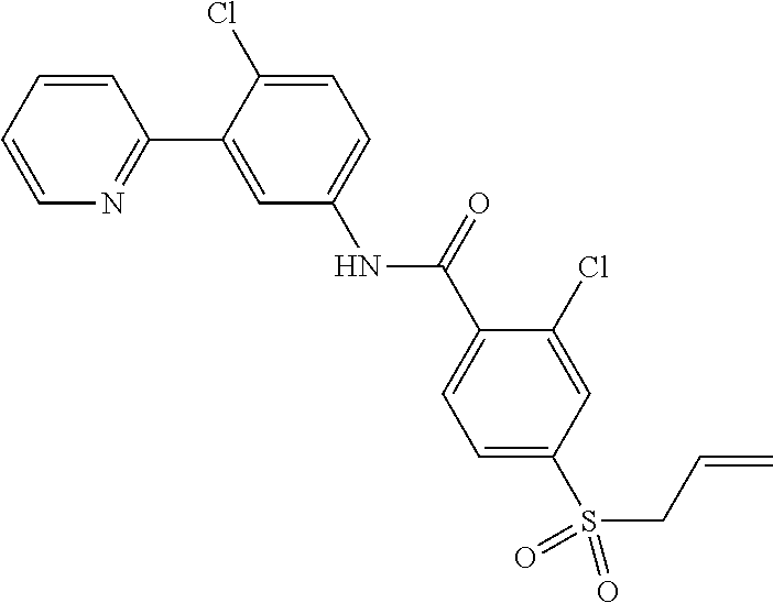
C1=CC=CN=C1C1=CC(NC(C2=CC=C(S(CC=C)(=O)=O)C=C2Cl)=O)=CC=C1Cl
